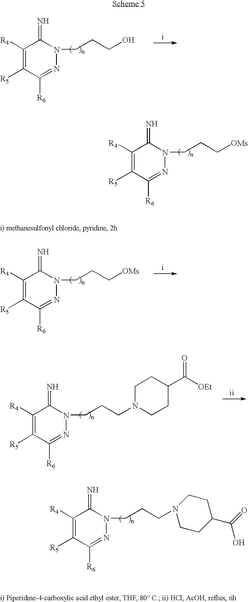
C1([R4])=C([R5])C([R6])=NN(CCC[OMs])C1=N.C1([R4])=C([R5])C([R6])=NN(CCCO)C1=N.C1([R4])=C([R5])C([R6])=NN(CCC[OMs])C1=N.C1([R4])=C([R5])C([R6])=NN(CCCN2CCC(C([OEt])=O)CC2)C1=N.C1([R4])=C([R5])C([R6])=NN(CCCN2CCC(C(=O)O)CC2)C1=N
